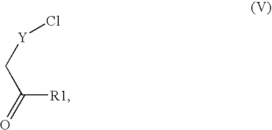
C([R1])(C[Y]Cl)=O
